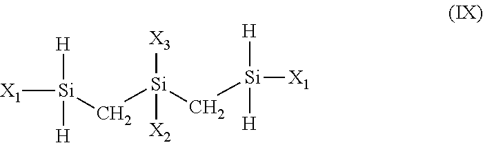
[X1][Si](C[Si](C[Si]([X1])([H])[H])([X2])[X3])([H])[H]
